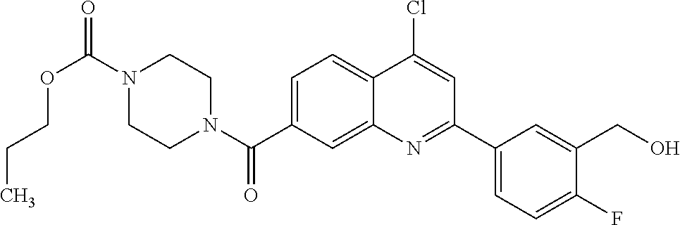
N1(C(OCCC)=O)CCN(C(=O)C2=CC=C3C(=C2)N=C(C2=CC=C(F)C(CO)=C2)C=C3Cl)CC1
